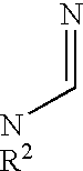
N=C[NR2]
